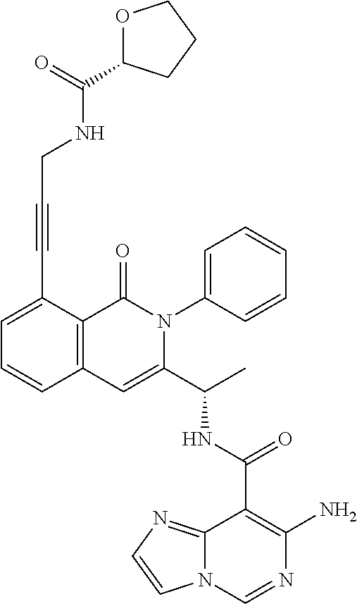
C1(C(NC(C2=CC3=C(C(=O)N2C2=CC=CC=C2)C(C#CCNC(=O)C2OCCC2)=CC=C3)C)=O)=C(N)N=CN2C1=NC=C2
